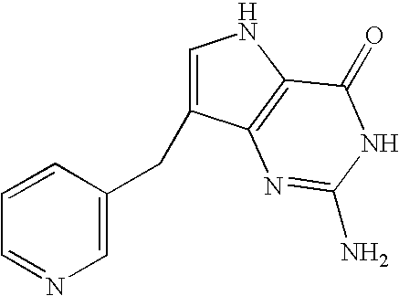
C1=C(CC2=CN=CC=C2)C2=C(N1)C(=O)NC(N)=N2
